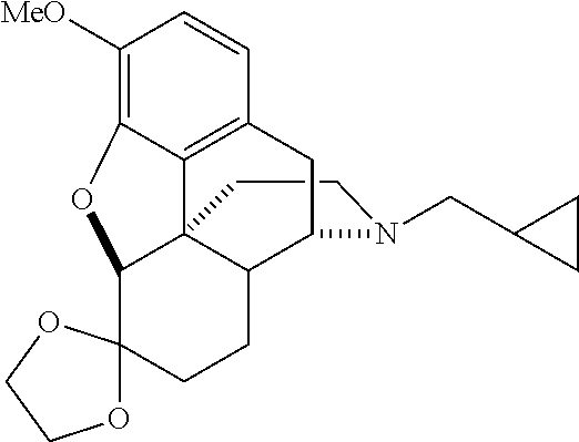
C1CN(CC2CC2)C2C3C14C1=C(C=CC([MeO])=C1OC4C1(CC3)OCCO1)C2
